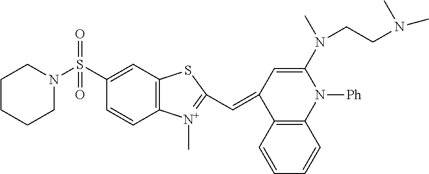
N1([Ph])C(N(CCN(C)C)C)=CC(=CC2=[N+](C)C3=C(C=C(S(N4CCCCC4)(=O)=O)C=C3)S2)C2=C1C=CC=C2
